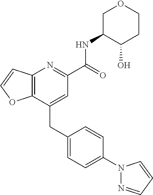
C12=C(C=CO1)N=C(C(NC1C(O)CCOC1)=O)C=C2CC1=CC=C(N2N=CC=C2)C=C1
